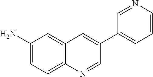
C1(N)=CC=C2C(=C1)C=C(C1=CC=CN=C1)C=N2
